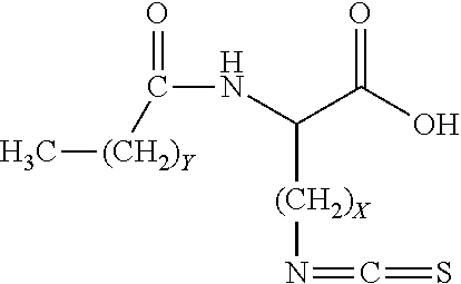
C(C(O)=O)([(CH2)X]N=C=S)NC([(CH2)Y]C)=O
